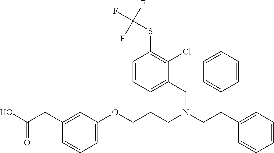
C1=C(OCCCN(CC(C2=CC=CC=C2)C2=CC=CC=C2)CC2=CC=CC(SC(F)(F)F)=C2Cl)C=C(CC(O)=O)C=C1
